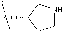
C1NCC(C)C1
